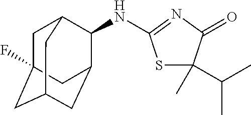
C1C2(F)CC3CC(C2)C(NC2=NC(=O)C(C(C)C)(C)S2)C1C3
